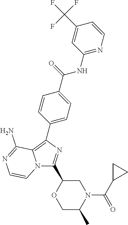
C1(C2=C3N(C(C4OCC(C)N(C(C5CC5)=O)C4)=N2)C=CN=C3N)=CC=C(C(=O)NC2=NC=CC(C(F)(F)F)=C2)C=C1
